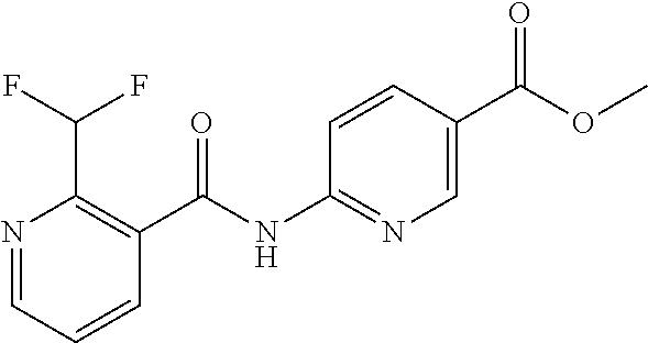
N1=CC=CC(C(NC2=NC=C(C(OC)=O)C=C2)=O)=C1C(F)F
